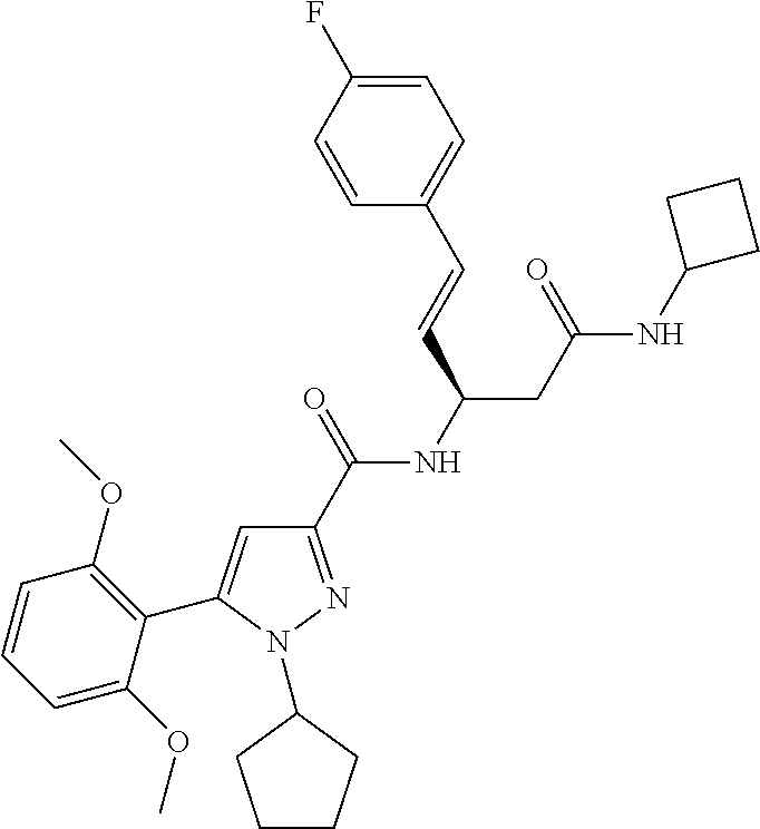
C1(C(=O)NC(CC(NC2CCC2)=O)C=CC2=CC=C(F)C=C2)=NN(C2CCCC2)C(C2=C(OC)C=CC=C2OC)=C1
